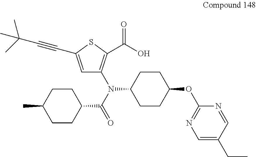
C1=C(C#CC(C)(C)C)SC(C(O)=O)=C1N(C(=O)C1CCC(C)CC1)C1CCC(OC2=NC=C(CC)C=N2)CC1
